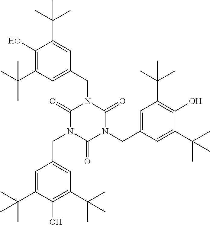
C1=C(CN2C(=O)N(CC3=CC(C(C)(C)C)=C(O)C(C(C)(C)C)=C3)C(=O)N(CC3=CC(C(C)(C)C)=C(O)C(C(C)(C)C)=C3)C2=O)C=C(C(C)(C)C)C(O)=C1C(C)(C)C
